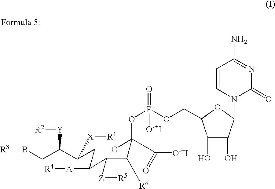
C1(C(C(CB[R3])[Y][R2])[X][R1])C([A][R4])C([Z][R5])C([R6])C(OP(OCC2C(O)C(O)C(N3C(=O)N=C(N)C=C3)O2)(=O)[O-+I])(C([O-+I])=O)O1
